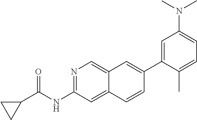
C1(C2=CC3=CN=C(NC(=O)C4CC4)C=C3C=C2)=CC(N(C)C)=CC=C1C
